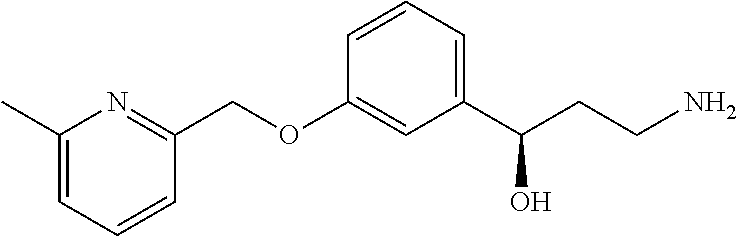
C1(C)=CC=CC(COC2=CC(C(CCN)O)=CC=C2)=N1
